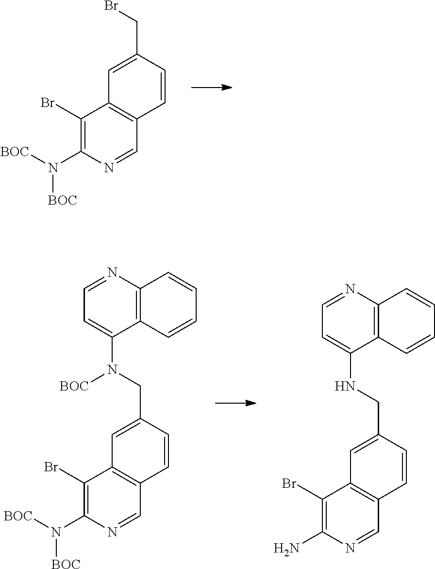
C1=C(CBr)C=CC2=C1C(Br)=C(N([BOC])[BOC])N=C2.C1=C(CN(C2=CC=NC3=C2C=CC=C3)[BOC])C=CC2=C1C(Br)=C(N([BOC])[BOC])N=C2.C1=C(CNC2=CC=NC3=C2C=CC=C3)C=CC2=C1C(Br)=C(N)N=C2
